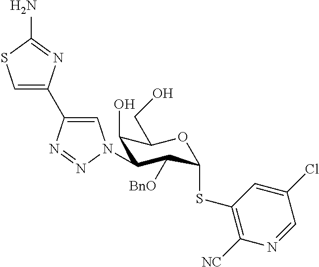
C1=C(C2=CN(C3C(O)C(CO)OC(SC4=C([NC])N=CC(Cl)=C4)C3[BnO])N=N2)N=C(N)S1
